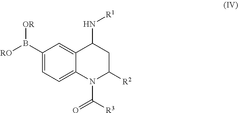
C1(B([RO])[OR])=CC=C2C(=C1)C(N[R1])CC([R2])N2C([R3])=O
